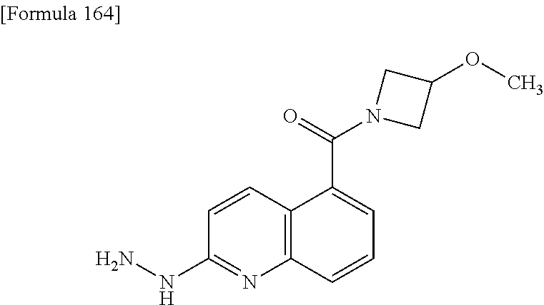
C1(NN)=NC2=C(C=C1)C(C(=O)N1CC(OC)C1)=CC=C2
